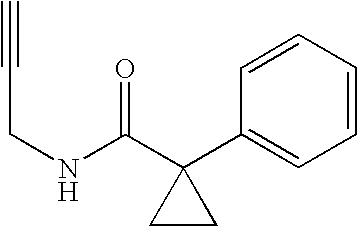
C1=CC=CC(C2(C(NCC#C)=O)CC2)=C1
